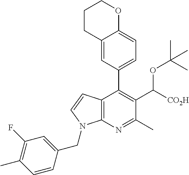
C1CC2=CC(C3=C(C([CO2H])OC(C)(C)C)C(C)=NC4=C3C=CN4CC3=CC(F)=C(C)C=C3)=CC=C2OC1
